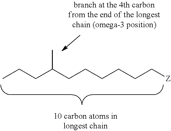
CCCC(CCCCCC[Z])C
